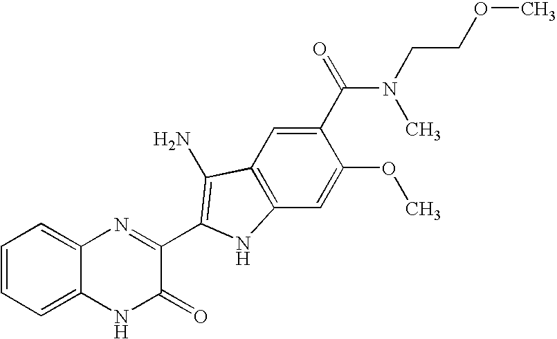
C1=C2C(=CC=C1)N=C(C1=C(N)C3=C(C=C(OC)C(C(N(CCOC)C)=O)=C3)N1)C(=O)N2
